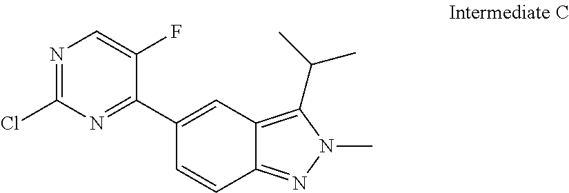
N1=C(Cl)N=C(C2=CC3=C(C(C)C)N(C)N=C3C=C2)C(F)=C1
